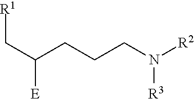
C(C([E])CCCN([R2])[R3])[R1]
